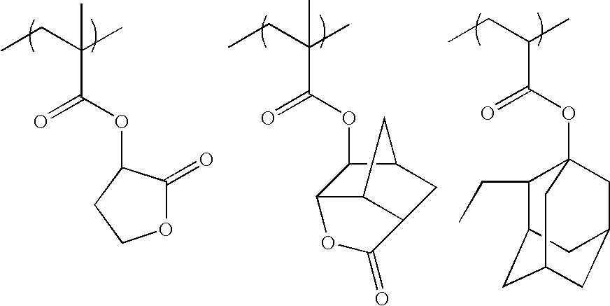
CCC(C)(C)C(=O)OC1C2C3C(CC1C3)C(=O)O2.O(C(C(CC)C)=O)C12C(CC)C3CC(CC(C1)C3)C2.CCC(C)(C(OC1C(=O)OCC1)=O)C
